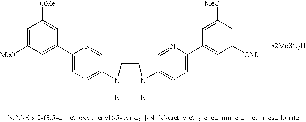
[2MeSO3H].C1=C([OMe])C=C(C2=CC=C(N(CCN(C3=CC=C(C4=CC([MeO])=CC([OMe])=C4)N=C3)[Et])[Et])C=N2)C=C1[MeO]
